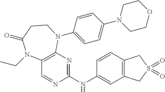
C1=CC(NC2=NC3=C(C=N2)N(CC)C(=O)CCN3C2=CC=C(N3CCOCC3)C=C2)=CC2=C1CS(=O)(=O)C2
